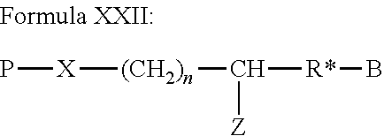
P[X][(CH2)n]C([R*]B)[Z]
